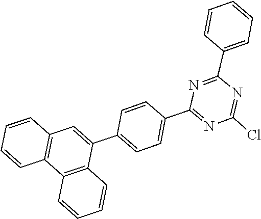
ClC1=NC(C2=CC=CC=C2)=NC(C2=CC=C(C3=CC4=C(C5=C3C=CC=C5)C=CC=C4)C=C2)=N1
